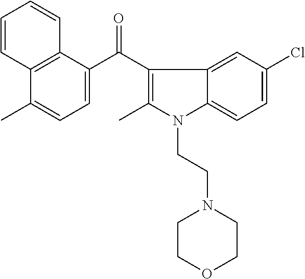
C12=C(C(C(C3=C(C)N(CCN4CCOCC4)C4=CC=C(Cl)C=C34)=O)=CC=C1C)C=CC=C2
